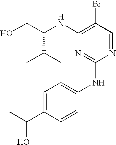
C1(NC(CO)C(C)C)=C(Br)C=NC(NC2=CC=C(C(C)O)C=C2)=N1
